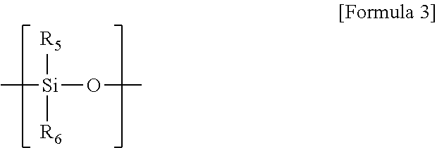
[R5][Si]([R6])(OC)C
